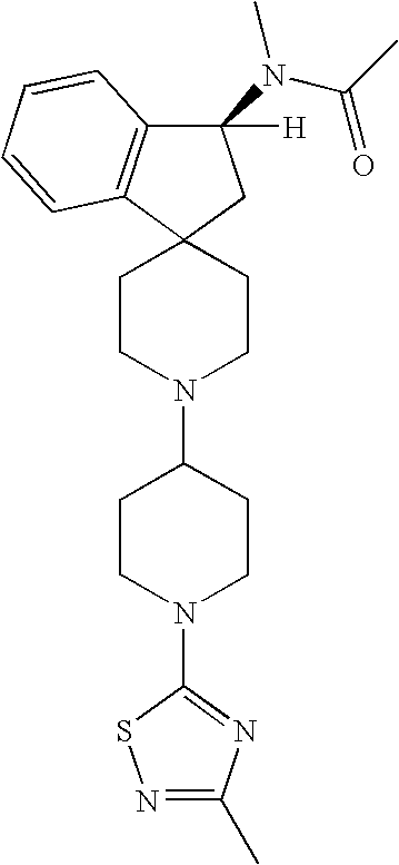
C12(CCN(C3CCN(C4=NC(C)=NS4)CC3)CC1)CC(N(C(C)=O)C)([H])C1=C2C=CC=C1
